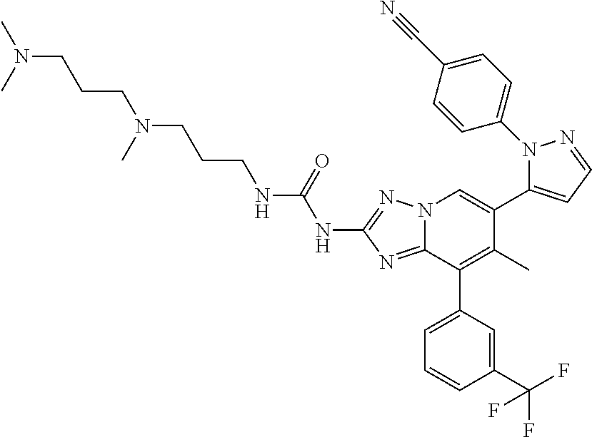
C(CCNC(NC1=NN2C(=N1)C(C1=CC=CC(C(F)(F)F)=C1)=C(C)C(C1=CC=NN1C1=CC=C(C#N)C=C1)=C2)=O)N(CCCN(C)C)C
